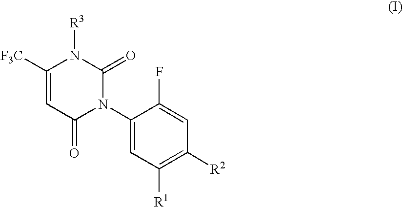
C1(N2C(=O)N([R3])C([F3C])=CC2=O)=CC([R1])=C([R2])C=C1F
